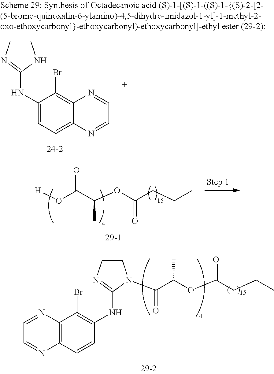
C1(NC2=NCCN2)=CC=C2C(=C1Br)N=CC=N2.[H]OC(C(OC(CCC)=O)C)=O.C1(NC2=NCCN2C(C(OC(CCC)=O)C)=O)=C(Br)C2=C(C=C1)N=CC=N2
